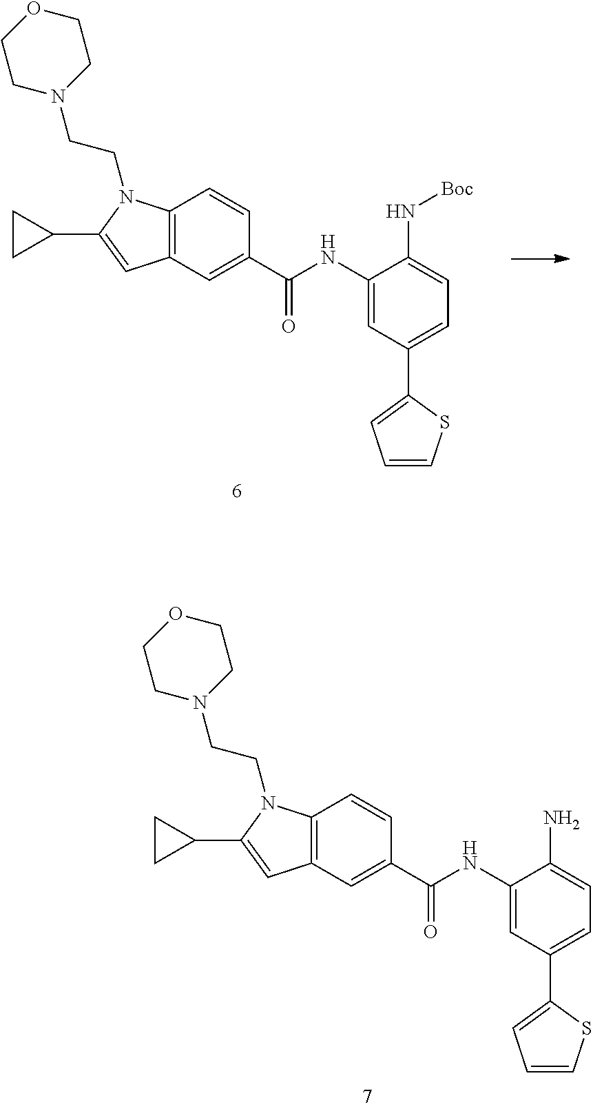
C12=C(C=C(C(NC3=CC(C4=CC=CS4)=CC=C3N)=O)C=C1)C=C(C1CC1)N2CCN1CCOCC1.C12=C(C=C(C(NC3=CC(C4=CC=CS4)=CC=C3N[Boc])=O)C=C1)C=C(C1CC1)N2CCN1CCOCC1
